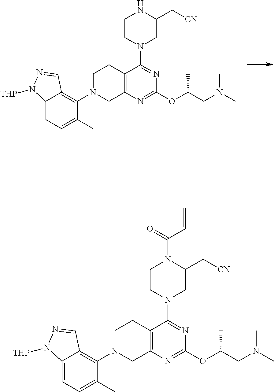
C12=C(N=C(OC(CN(C)C)C)N=C1N1CC(C[CN])N(C(=O)C=C)CC1)CN(C1=C3C(=CC=C1C)N([THP])N=C3)CC2.C12=C(N=C(OC(CN(C)C)C)N=C1N1CC(C[CN])NCC1)CN(C1=C3C(=CC=C1C)N([THP])N=C3)CC2
